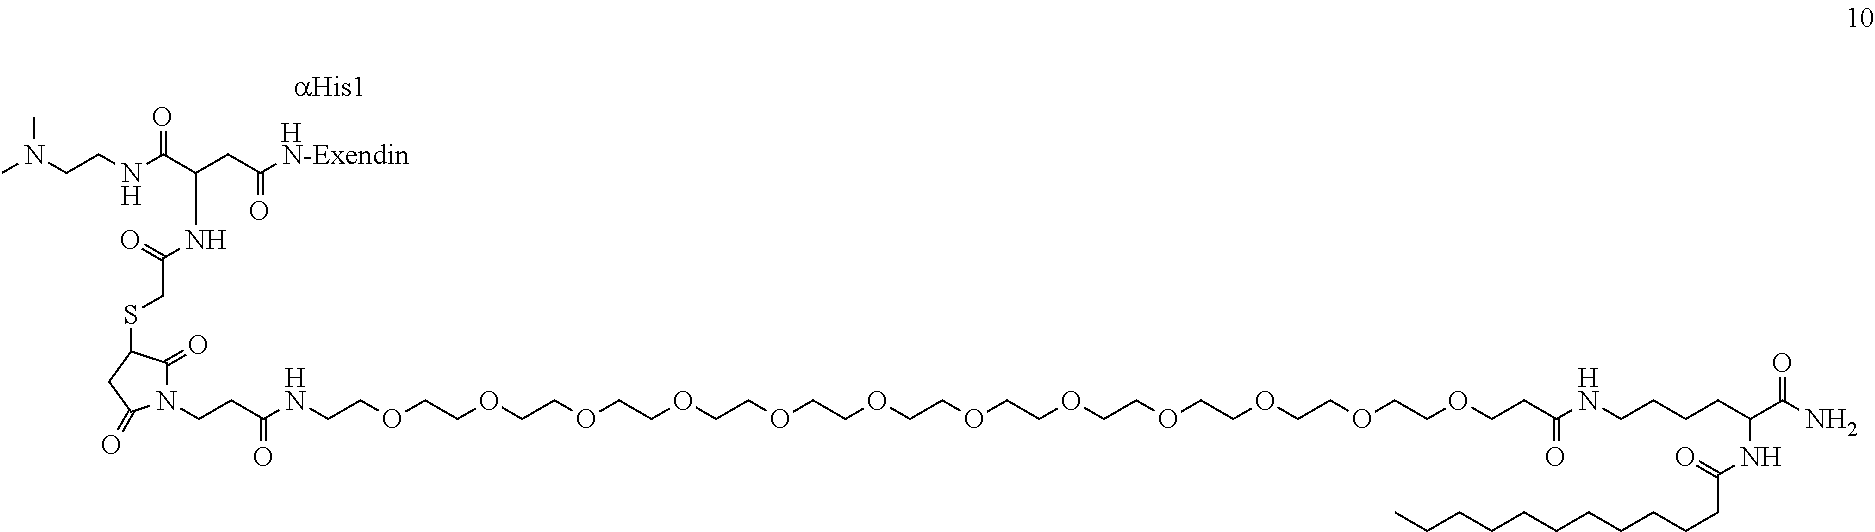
CN(CCNC(C(CC([N-Exendin])=O)NC(CSC1C(=O)N(CCC(NCCOCCOCCOCCOCCOCCOCCOCCOCCOCCOCCOCCOCCC(NCCCCC(C(N)=O)NC(CCCCCCCCCCC)=O)=O)=O)C(=O)C1)=O)=O)C.[H]
